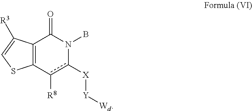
C12=C(c([R8])c([X][Y][Wd])N(B)C1=O)SC=C2[R3]
